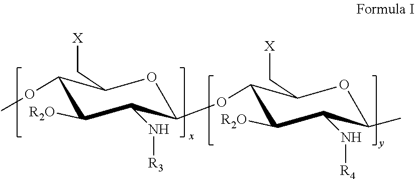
O1C(OC2C(C[X])OC(C)C(N[R4])C2[R2O])C(N[R3])C([R2O])C(OC)C1C[X]
